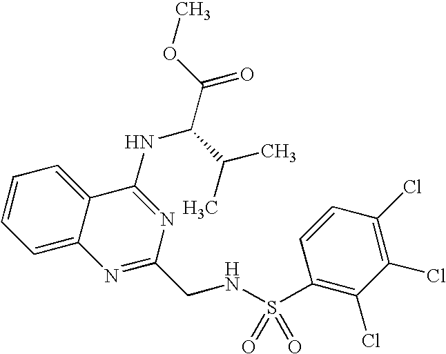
C1=CC=C2C(=C1)C(NC(C(C)C)C(=O)OC)=NC(CNS(=O)(=O)C1=C(Cl)C(Cl)=C(Cl)C=C1)=N2
